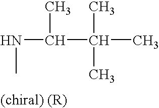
N(C(C)C(C)(C)C)C
